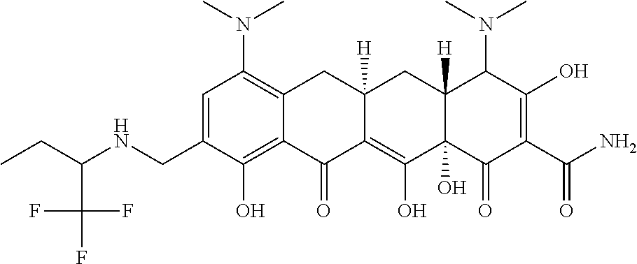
C1=C(CNC(CC)C(F)(F)F)C(O)=C2C(=C1N(C)C)CC1([H])C(=C(O)C3(O)C([H])(C1)C(N(C)C)C(O)=C(C(N)=O)C3=O)C2=O
